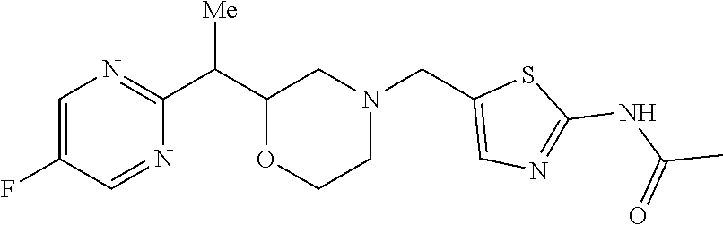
C1=C(F)C=NC(C(C2OCCN(CC3=CN=C(NC(C)=O)S3)C2)[Me])=N1
